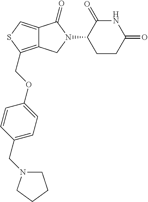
C12=CSC(COC3=CC=C(CN4CCCC4)C=C3)=C1CN(C1CCC(=O)NC1=O)C2=O
